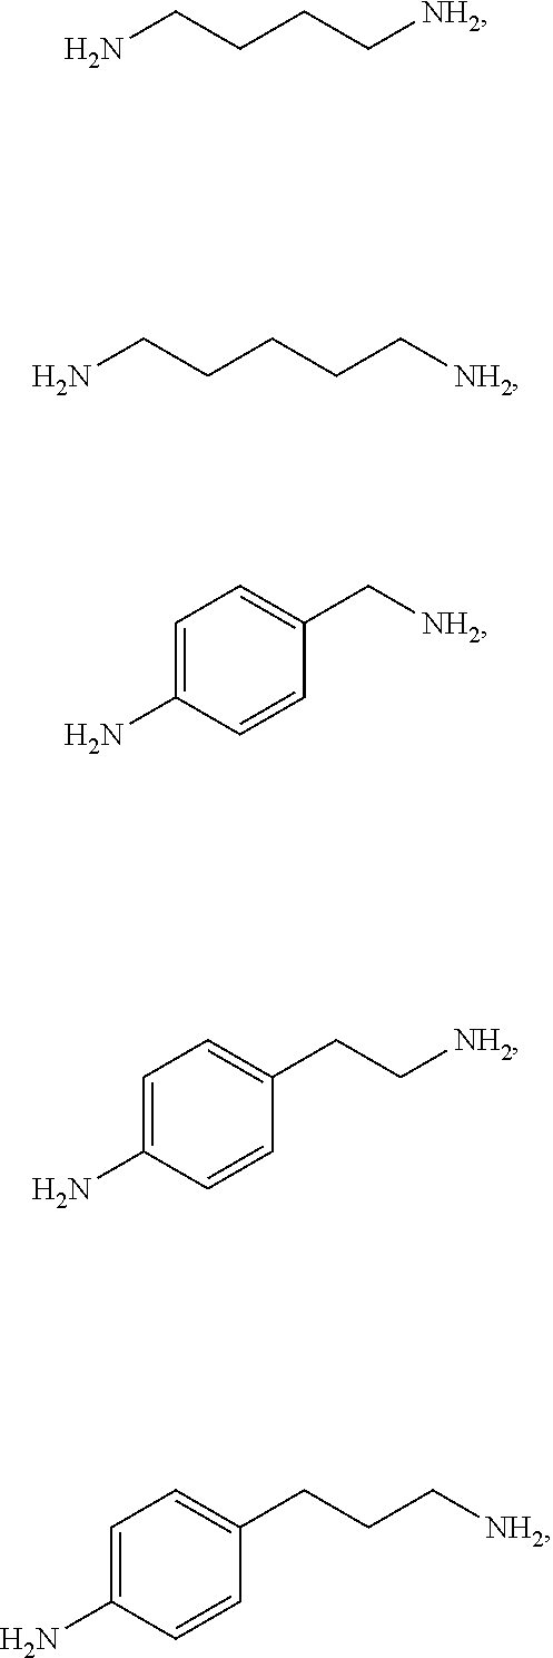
NCCCC[NH2].NCCCCC[NH2].NC1=CC=C(C[NH2])C=C1.NC1=CC=C(CC[NH2])C=C1.NC1=CC=C(CCC[NH2])C=C1
